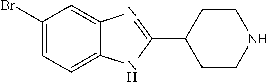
C1(Br)=CC=C2C(=C1)N=C(C1CCNCC1)N2
